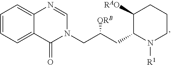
C1=CC=C2C(=C1)N=CN(CC(CC1N([R1])CCCC1[RAO])[ORB])C2=O
